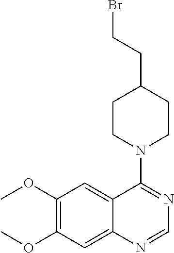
C1=NC2=CC(OC)=C(OC)C=C2C(N2CCC(CCBr)CC2)=N1
